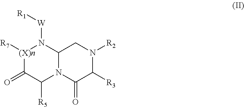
C12N(C(=O)C([R3])N([R2])C1)C([R5])C(=O)[(X)n]([R7])N2[W][R1]
